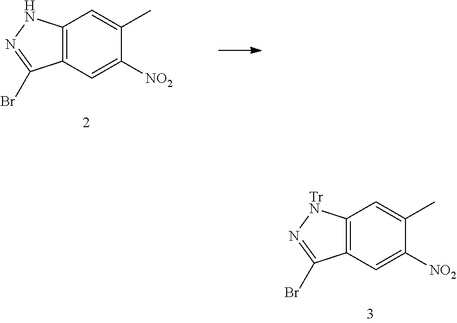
C12=C(C=C([NO2])C(C)=C1)C(Br)=N[TrN]2.C12=C(C=C([NO2])C(C)=C1)C(Br)=NN2
